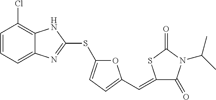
C1=CC=C2C(=C1Cl)NC(SC1=CC=C(C=C3C(=O)N(C(C)C)C(=O)S3)O1)=N2
